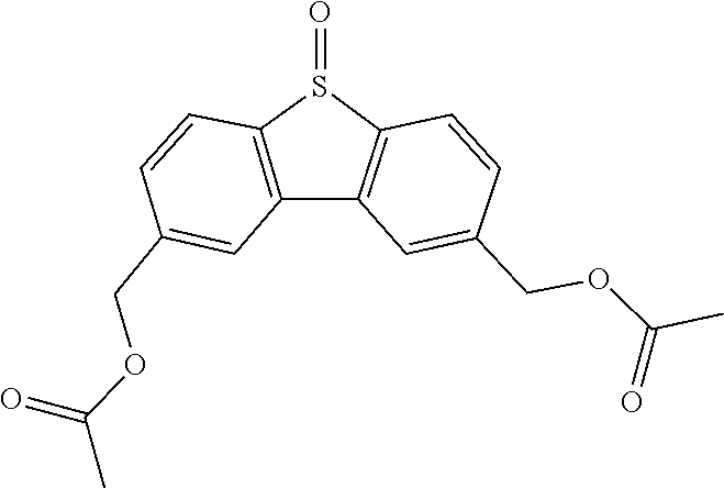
C(=O)(OCC1=CC2=C(C=C1)S(=O)C1=C2C=C(COC(=O)C)C=C1)C
